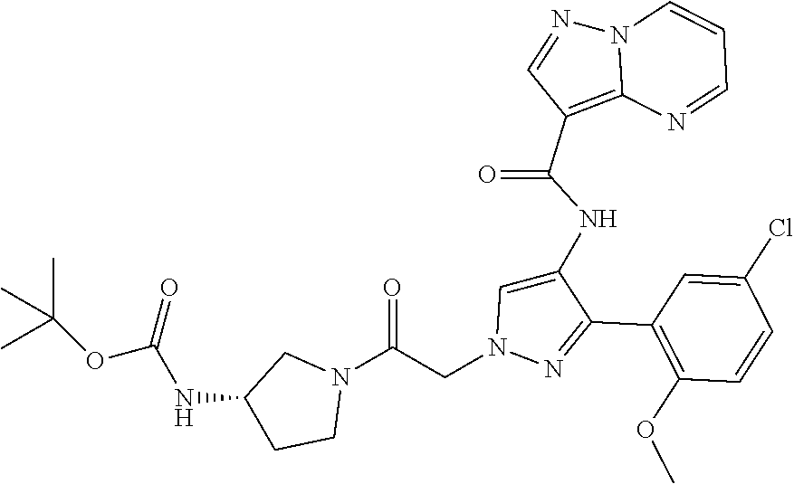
C1(C2=NN(CC(N3CC(NC(=O)OC(C)(C)C)CC3)=O)C=C2NC(C2=C3N(N=C2)C=CC=N3)=O)=C(OC)C=CC(Cl)=C1
